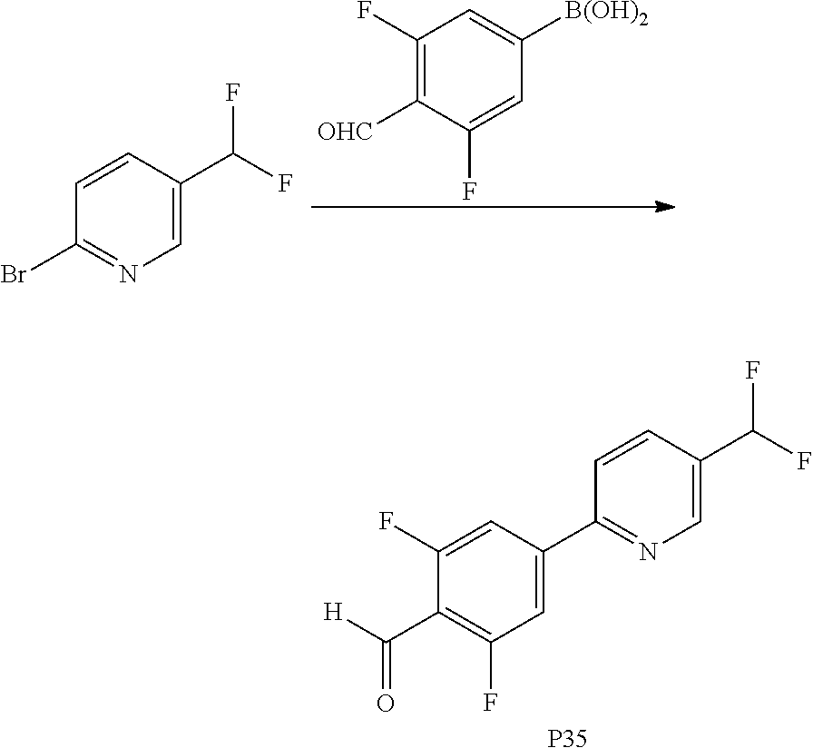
C1(F)=C([OHC])C(F)=CC([B(OH)2])=C1.C1=C(C(F)F)C=CC(Br)=N1.[P35].C1=C(C2=NC=C(C(F)F)C=C2)C=C(F)C(C([H])=O)=C1F
